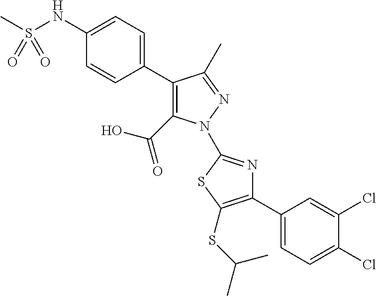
C1(C2=CC=C(NS(C)(=O)=O)C=C2)=C(C(=O)O)N(C2=NC(C3=CC=C(Cl)C(Cl)=C3)=C(SC(C)C)S2)N=C1C
